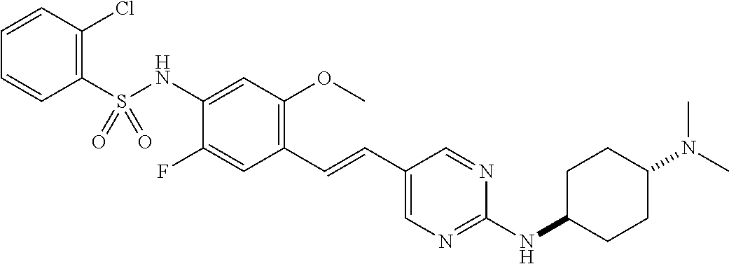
C1(S(NC2=CC(OC)=C(C=CC3=CN=C(NC4CCC(N(C)C)CC4)N=C3)C=C2F)(=O)=O)=C(Cl)C=CC=C1
